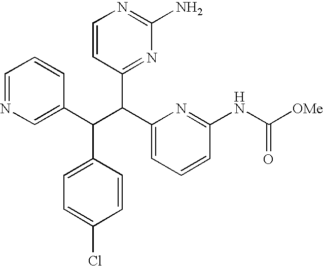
C1=NC=C(C(C(C2=CC=CC(NC([OMe])=O)=N2)C2=NC(N)=NC=C2)C2=CC=C(Cl)C=C2)C=C1
